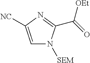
C1=C([NC])N=C(C(=O)[OEt])N1[SEM]
